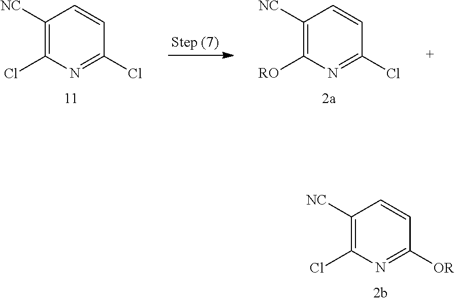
C1([NC])=C(Cl)N=C(Cl)C=C1.C1([NC])=C([RO])N=C(Cl)C=C1.C1([NC])=C(Cl)N=C([OR])C=C1
